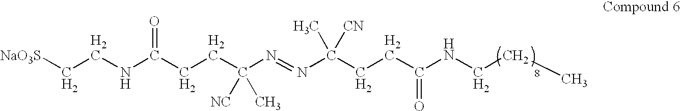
[NaO3S]CCNC(CCC(N=NC(CCC(NCCC)=O)(C)[CN])([NC])C)=O
